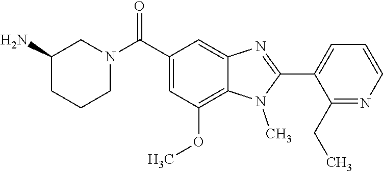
C1(C2=NC3=CC(C(N4CCCC(N)C4)=O)=CC(OC)=C3N2C)=CC=CN=C1CC
